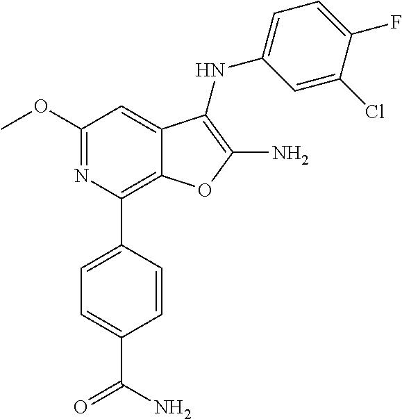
C12=C(C3=CC=C(C(N)=O)C=C3)N=C(OC)C=C1C(NC1=CC=C(F)C(Cl)=C1)=C(N)O2
